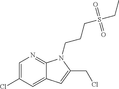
C1=C(Cl)C=C2C(=N1)N(CCCS(=O)(=O)CC)C(CCl)=C2
